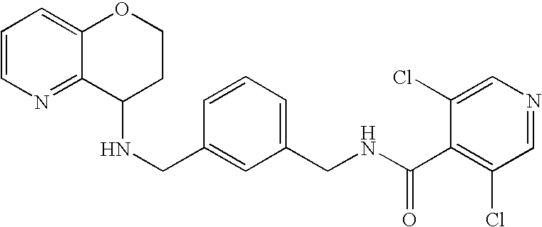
N(CC1=CC(CNC(C2=C(Cl)C=NC=C2Cl)=O)=CC=C1)C1CCOC2=CC=CN=C12
